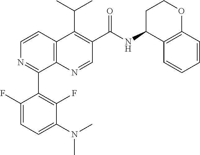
C12=C(N=CC(C(=O)NC3C4=C(OCC3)C=CC=C4)=C1C(C)C)C(C1=C(F)C(N(C)C)=CC=C1F)=NC=C2
